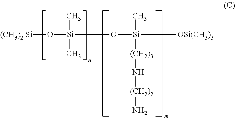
O([Si](O[Si]([OSi(CH3)3])(C)[(CH2)3]N[(CH2)2]N)(C)C)[(CH3)2 Si]
